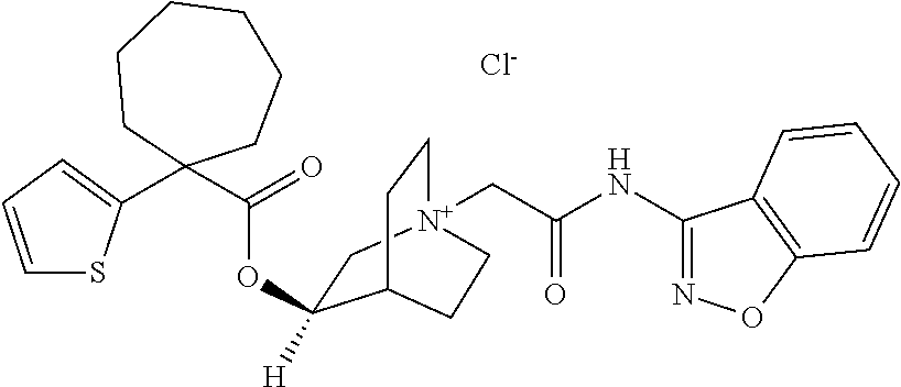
C1=CC=C(C2(C(=O)OC3([H])C[N+]4(CC(NC5=NOC6=C5C=CC=C6)=O)CCC3CC4)CCCCCC2)S1.[Cl-]
